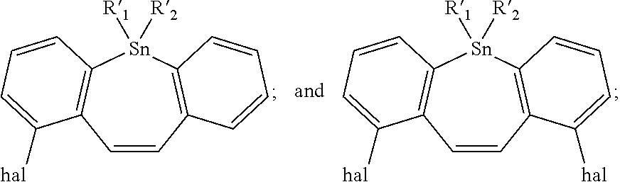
C1=CC2=C([Sn]([R2])([R1])C3=C1C([hal])=CC=C3)C=CC=C2.C1=CC2=C([Sn]([R2])([R1])C3=C1C([hal])=CC=C3)C=CC=C2[hal]
